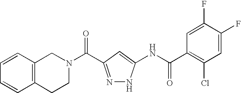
N1(C(=O)C2=NNC(NC(C3=C(Cl)C=C(F)C(F)=C3)=O)=C2)CCC2=C(C1)C=CC=C2
